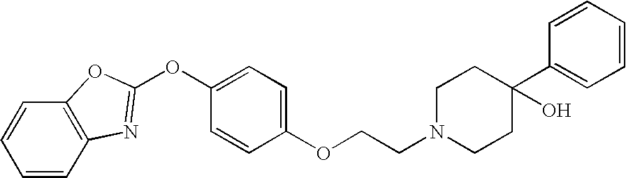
C1(OCCN2CCC(O)(C3=CC=CC=C3)CC2)=CC=C(OC2=NC3=C(C=CC=C3)O2)C=C1
